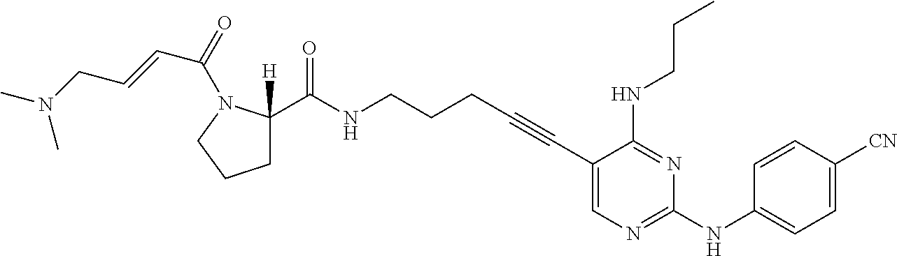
C1(C#CCCCNC(=O)C2([H])CCCN2C(=O)C=CCN(C)C)=CN=C(NC2=CC=C([CN])C=C2)N=C1NCCC
